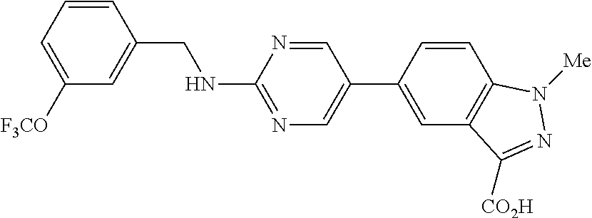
C1=CC(CNC2=NC=C(C3=CC4=C(C=C3)N([Me])N=C4[CO2H])C=N2)=CC([F3CO])=C1
